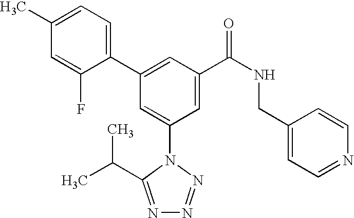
C1(C2=CC(C(NCC3=CC=NC=C3)=O)=CC(N3C(C(C)C)=NN=N3)=C2)=CC=C(C)C=C1F
